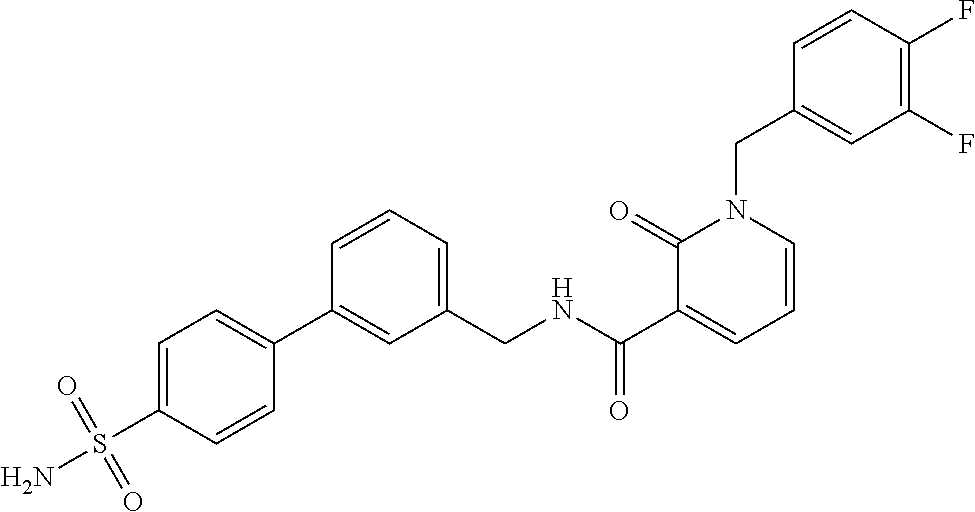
C1=C(S(N)(=O)=O)C=CC(C2=CC(CNC(C3=CC=CN(CC4=CC(F)=C(F)C=C4)C3=O)=O)=CC=C2)=C1
